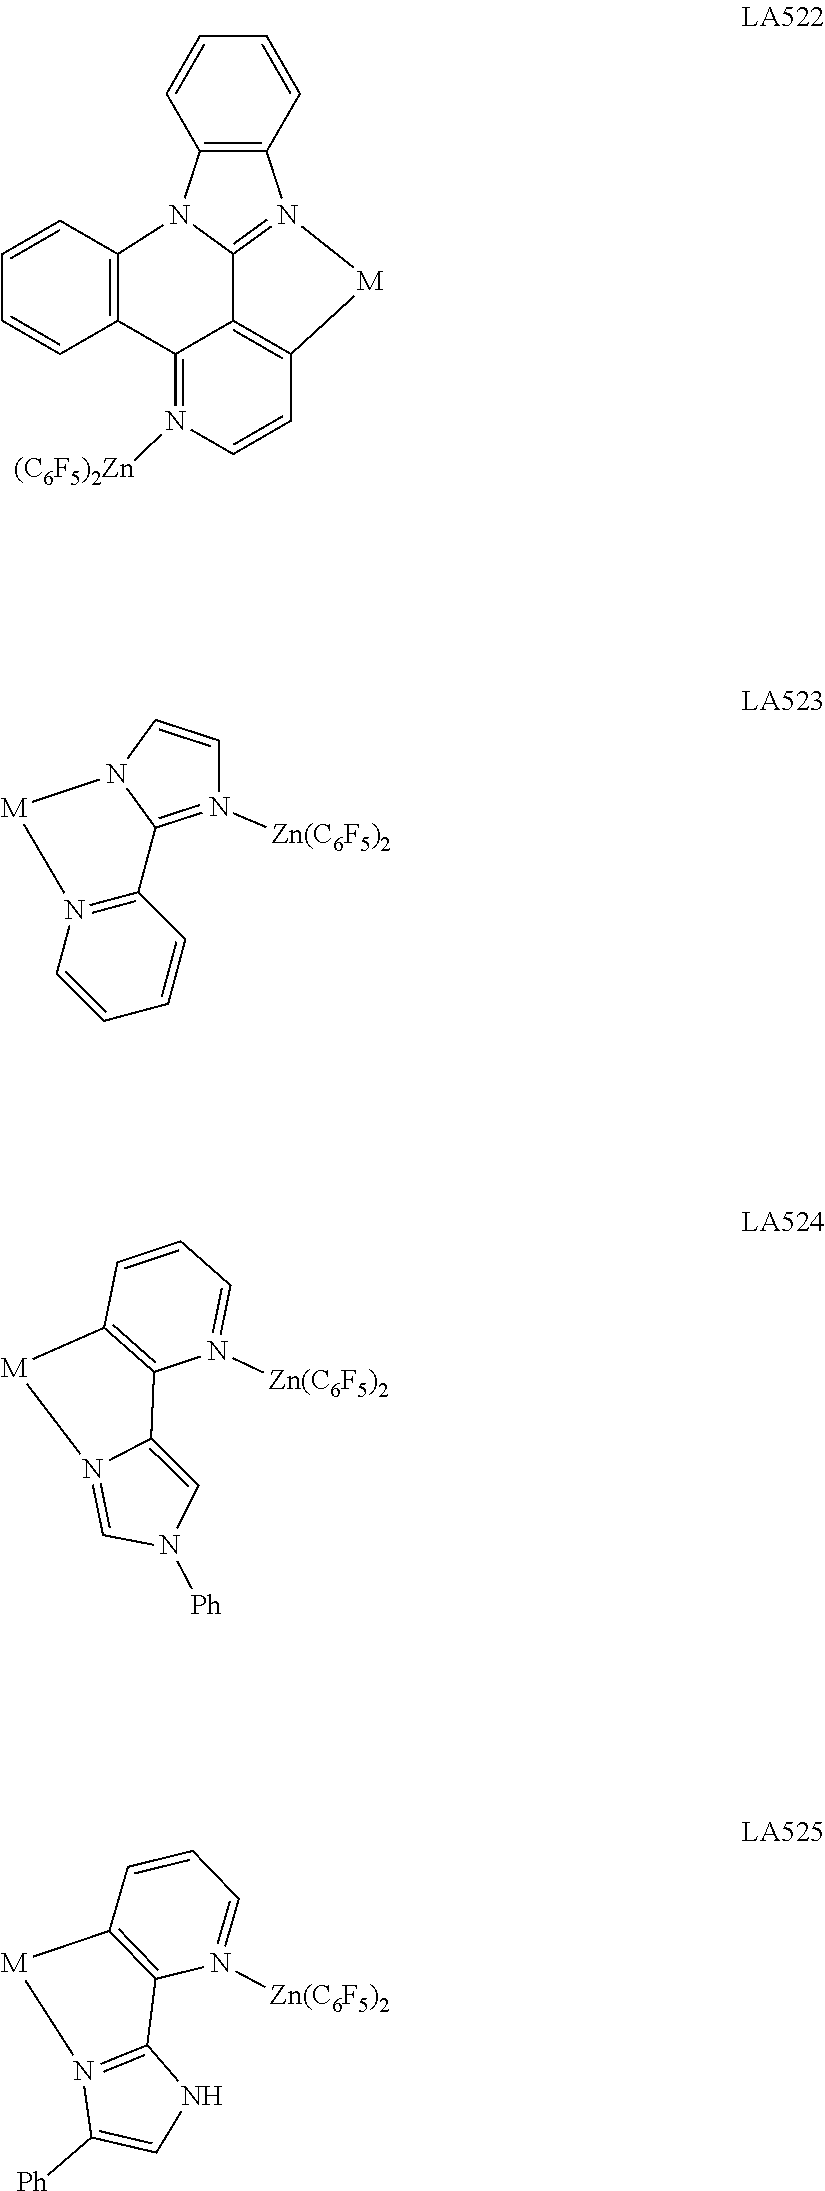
C12=C(N3C4=C(C=CC=C4)C4=N([(C6F5)2Zn])C=CC5=C4C3=N1[M]5)C=CC=C2.N1([Zn(C6F5)2])=C2N(C=C1)[M]N1=C2C=CC=C1.C12=C(C3=CN([Ph])C=N3[M]1)N([Zn(C6F5)2])=CC=C2.C12=C(C3=N([M]1)C([Ph])=CN3)N([Zn(C6F5)2])=CC=C2
